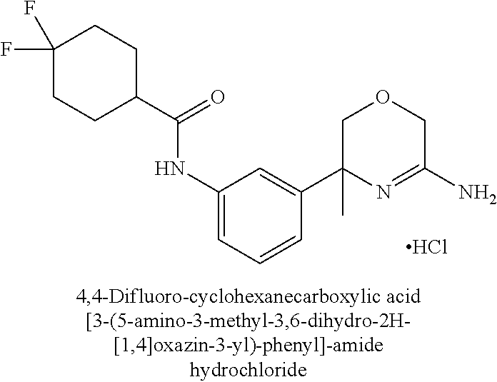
C1(C(=O)NC2=CC=CC(C3(C)N=C(N)COC3)=C2)CCC(F)(F)CC1.Cl
